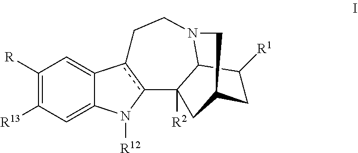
C1([R])=C([R13])C=C2C(=C1)c1c(N2[R12])C2([R2])C3N(CC1)CC(C2)CC3[R1]
